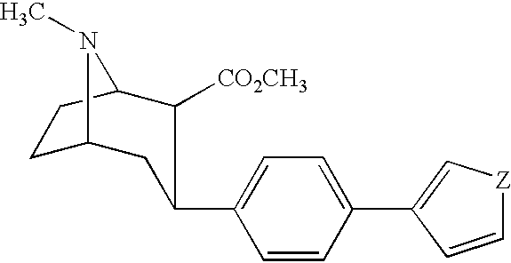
C1C2CC(C3=CC=C(C4=C[Z]C=C4)C=C3)C([CO2CH3])C(C1)N2C
